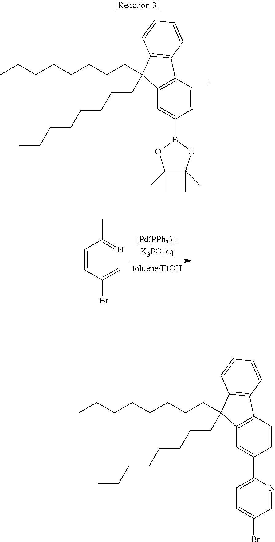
C12=C(C=CC(B3OC(C)(C)C(C)(C)O3)=C1)C1=C(C2(CCCCCCCC)CCCCCCCC)C=CC=C1.C1=CC(Br)=CN=C1C.C12=C(C=CC(C3=CC=C(Br)C=N3)=C1)C1=C(C2(CCCCCCCC)CCCCCCCC)C=CC=C1
